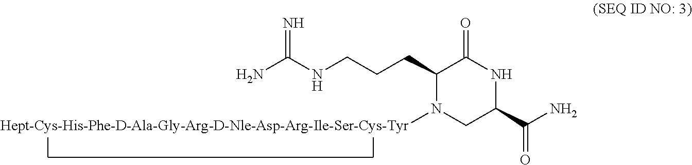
NC(NCCCC1C(=O)NC(C(N)=O)CN1[Hept-Cys-His-Phe-D-Ala-Gly-Arg-D-Nle-Asp-Arg-Ile-Ser-Cys-Tyr])=N
